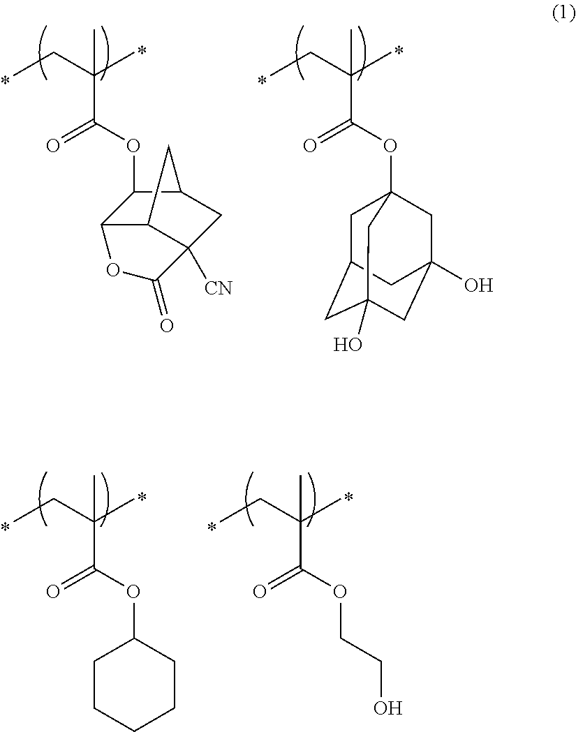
CCC(C)(C(OC1C2C3C([CN])(CC1C3)C(=O)O2)=O)C.CCC(C)(C(OC12CC3CC(O)(CC(O)(C1)C3)C2)=O)C.CCC(C)(C(OC1CCCCC1)=O)C.CCC(C)(C(OCCO)=O)C
